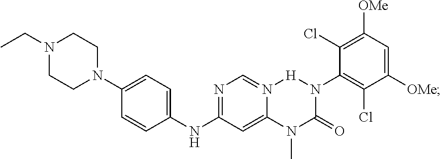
C(C)N1CCN(C2=CC=C(NC3=NC=N4C(=C3)N(C)C(=O)N(C3=C(Cl)C([OMe])=CC([OMe])=C3Cl)[H]4)C=C2)CC1
